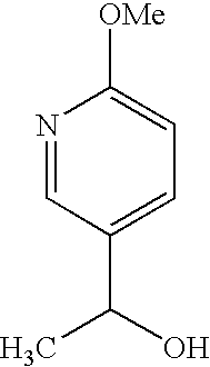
N1=CC(C(O)C)=CC=C1[OMe]
